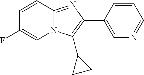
C1=CC2=NC(C3=CN=CC=C3)=C(C3CC3)N2C=C1F
